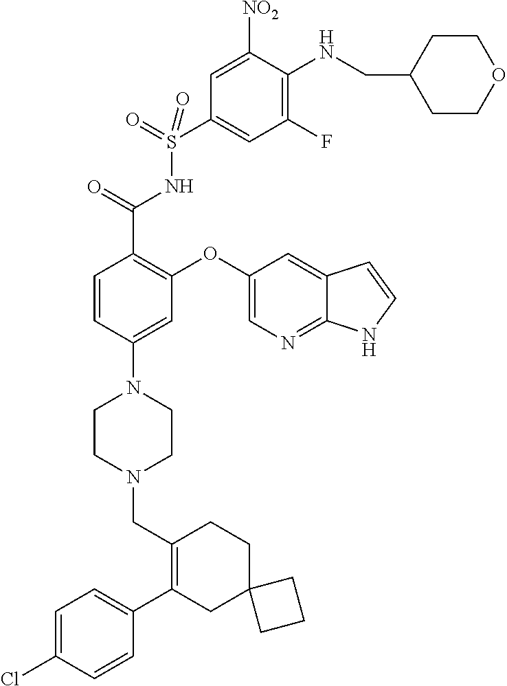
C1=C(Cl)C=CC(C2=C(CN3CCN(C4=CC(OC5=CN=C6C(=C5)C=CN6)=C(C(=O)NS(=O)(=O)C5=CC(F)=C(NCC6CCOCC6)C([NO2])=C5)C=C4)CC3)CCC3(C2)CCC3)=C1
